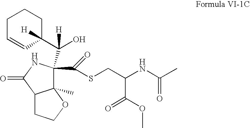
C12(C)C(C(=O)SCC(C(=O)OC)NC(C)=O)(C(C3([H])CCCC=C3)(O)[H])NC(=O)C1CCO2
